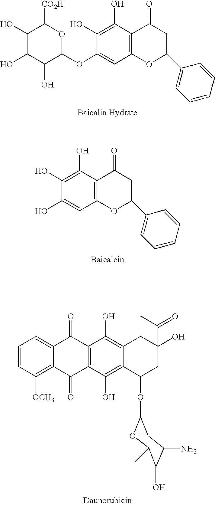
C1(O)C(O)C(O)C(OC2=CC3=C(C(O)=C2O)C(=O)CC(C2=CC=CC=C2)O3)OC1[CO2H].C1(O)=CC2=C(C(O)=C1O)C(=O)CC(C1=CC=CC=C1)O2.C1=CC([OCH3])=C2C(=C1)C(=O)C1=C(C2=O)C(O)=C2C(=C1O)CC(O)(C(C)=O)CC2OC1OC(C)C(O)C(N)C1
